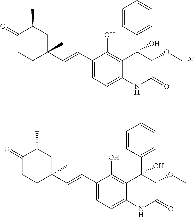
C1(C=CC2=CC=C3C(=C2O)C(C2=CC=CC=C2)(O)C(OC)C(=O)N3)(C)CC(C)C(=O)CC1.C1(C=CC2=CC=C3C(=C2O)C(C2=CC=CC=C2)(O)C(OC)C(=O)N3)(C)CC(C)C(=O)CC1
